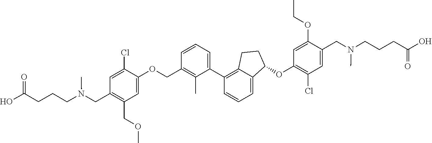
C1=C(OCC2=C(C)C(C3=C4C(=CC=C3)C(OC3=C(Cl)C=C(CN(C)CCCC(O)=O)C(OCC)=C3)CC4)=CC=C2)C(Cl)=CC(CN(C)CCCC(O)=O)=C1COC
